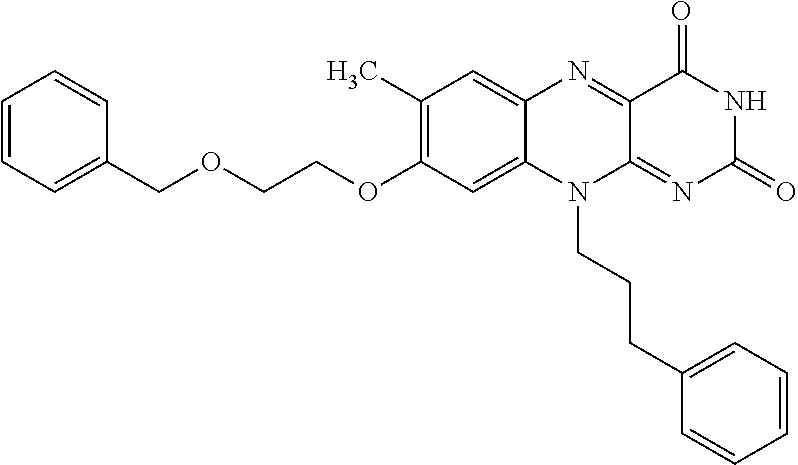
C1(C)=C(OCCOCC2=CC=CC=C2)C=C2C(=C1)N=C1C(=NC(=O)NC1=O)N2CCCC1=CC=CC=C1
